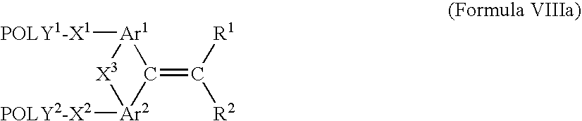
C1(=C([R1])[R2])[Ar2]([POLY2-X2])[X3][Ar1]1[POLY1-X1]
